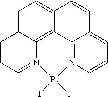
C1=C2C3=C4C(=C1)C=CC1=CC=CN(=C41)[Pt](I)(I)N3=CC=C2
